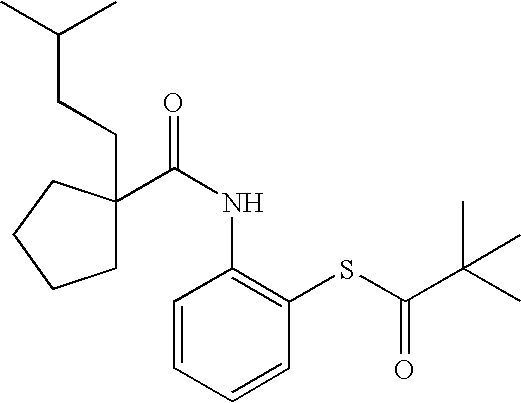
C1C(C(NC2=C(SC(C(C)(C)C)=O)C=CC=C2)=O)(CCC(C)C)CCC1
